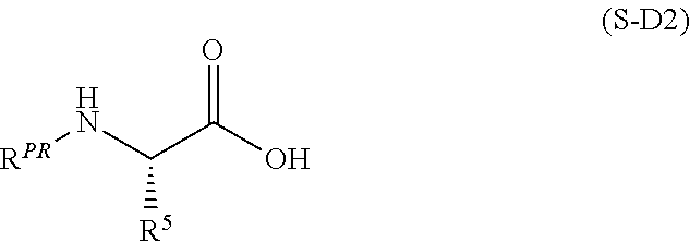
[RPR]NC(C(O)=O)[R5]
